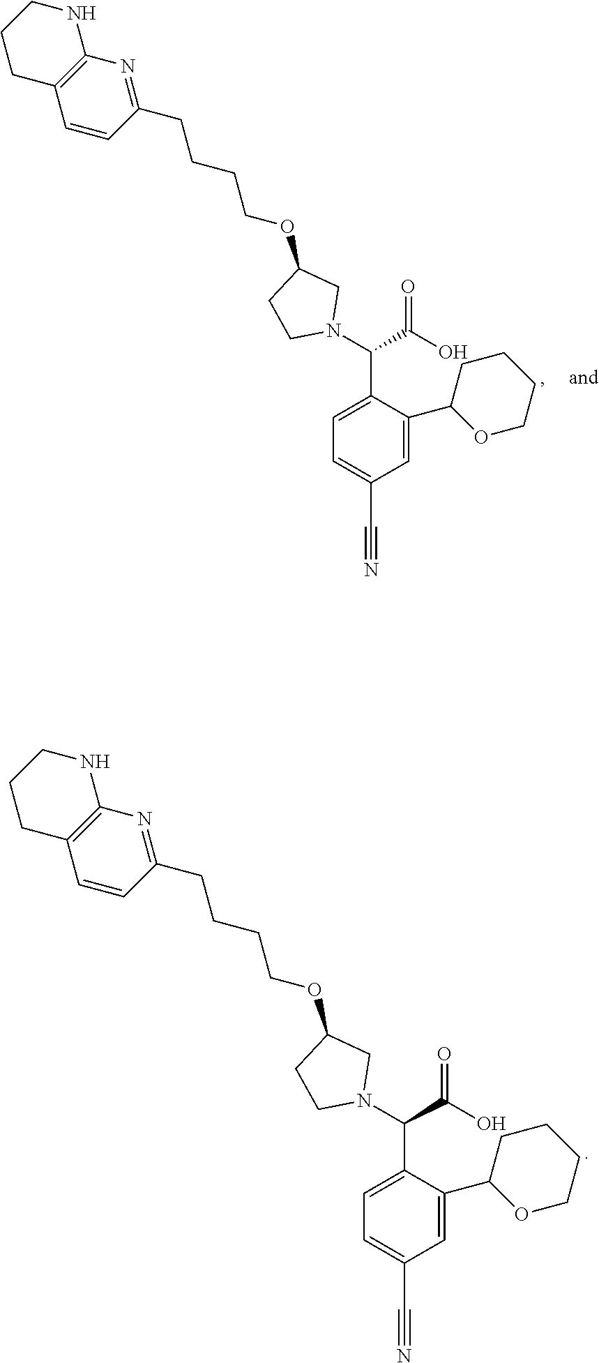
C1(CCCCOC2CCN(C(C(O)=O)C3=CC=C(C#N)C=C3C3OCCCC3)C2)=NC2=C(C=C1)CCCN2.C1(CCCCOC2CCN(C(C(O)=O)C3=CC=C(C#N)C=C3C3OCCCC3)C2)=NC2=C(C=C1)CCCN2
